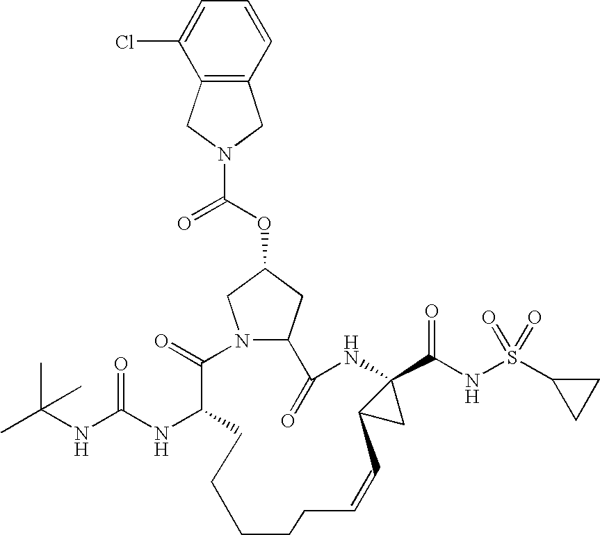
N12CC(OC(N3CC4=C(C3)C(Cl)=CC=C4)=O)CC1C(=O)NC1(C(=O)NS(C3CC3)(=O)=O)C(C1)C=CCCCCCC(NC(NC(C)(C)C)=O)C2=O
